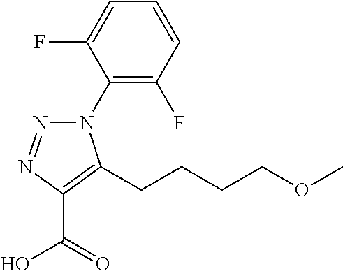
N1(C2=C(F)C=CC=C2F)N=NC(C(=O)O)=C1CCCCOC
